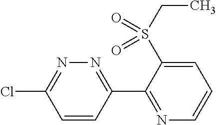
C1=CC(C2=NC=CC=C2S(CC)(=O)=O)=NN=C1Cl
